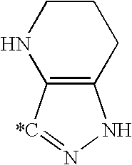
C12=C(NN=[*C]1)CCCN2
